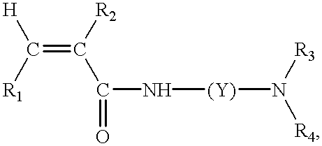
C(=C([R2])C(N[(Y)]N([R3])[R4])=O)([H])[R1]
